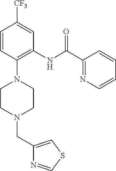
C1=CC(N2CCN(CC3=CSC=N3)CC2)=C(NC(C2=NC=CC=C2)=O)C=C1[CF3]
